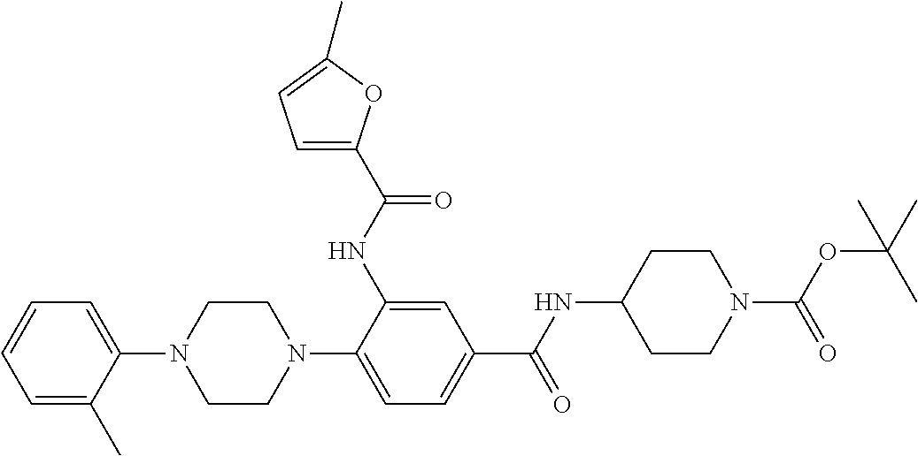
C1=C(C)C(N2CCN(C3=CC=C(C(NC4CCN(C(OC(C)(C)C)=O)CC4)=O)C=C3NC(=O)C3=CC=C(C)O3)CC2)=CC=C1
